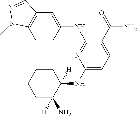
C1(NC2([H])CCCCC2([H])N)=CC=C(C(=O)N)C(NC2=CC3=C(C=C2)N(C)N=C3)=N1
